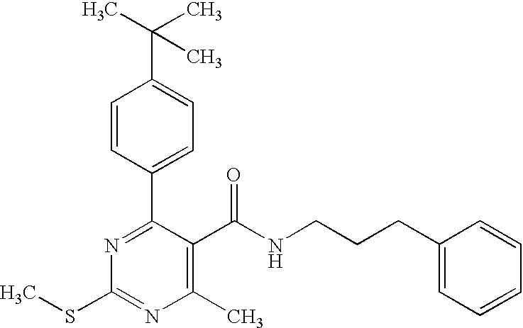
C1=CC(C2=NC(SC)=NC(C)=C2C(NCCCC2=CC=CC=C2)=O)=CC=C1C(C)(C)C
